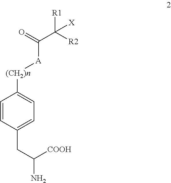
C1=CC(CC(N)[COOH])=CC=C1[(CH2)n][A]C(C([R2])([R1])[X])=O
